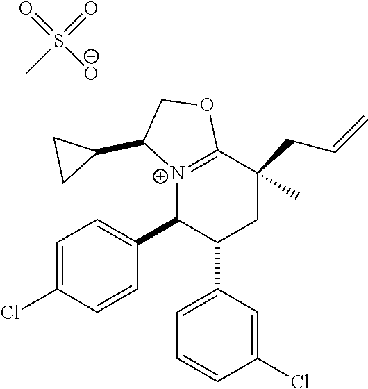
[N+]12=C(C(C)(CC=C)CC(C3=CC=CC(Cl)=C3)C1C1=CC=C(Cl)C=C1)OCC2C1CC1.CS([O-])(=O)=O
